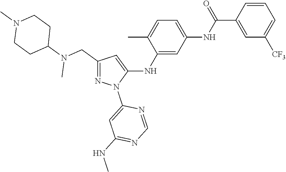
C1(CN(C2CCN(C)CC2)C)=NN(C2=CC(NC)=NC=N2)C(NC2=CC(NC(C3=CC([CF3])=CC=C3)=O)=CC=C2C)=C1
